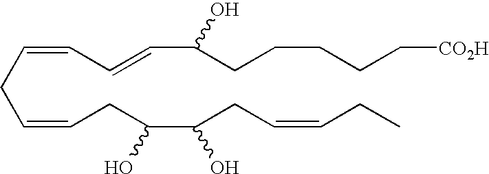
C(CC=CCC(C(CC=CCC)O)O)=CC=CC(CCCCC[CO2H])O
